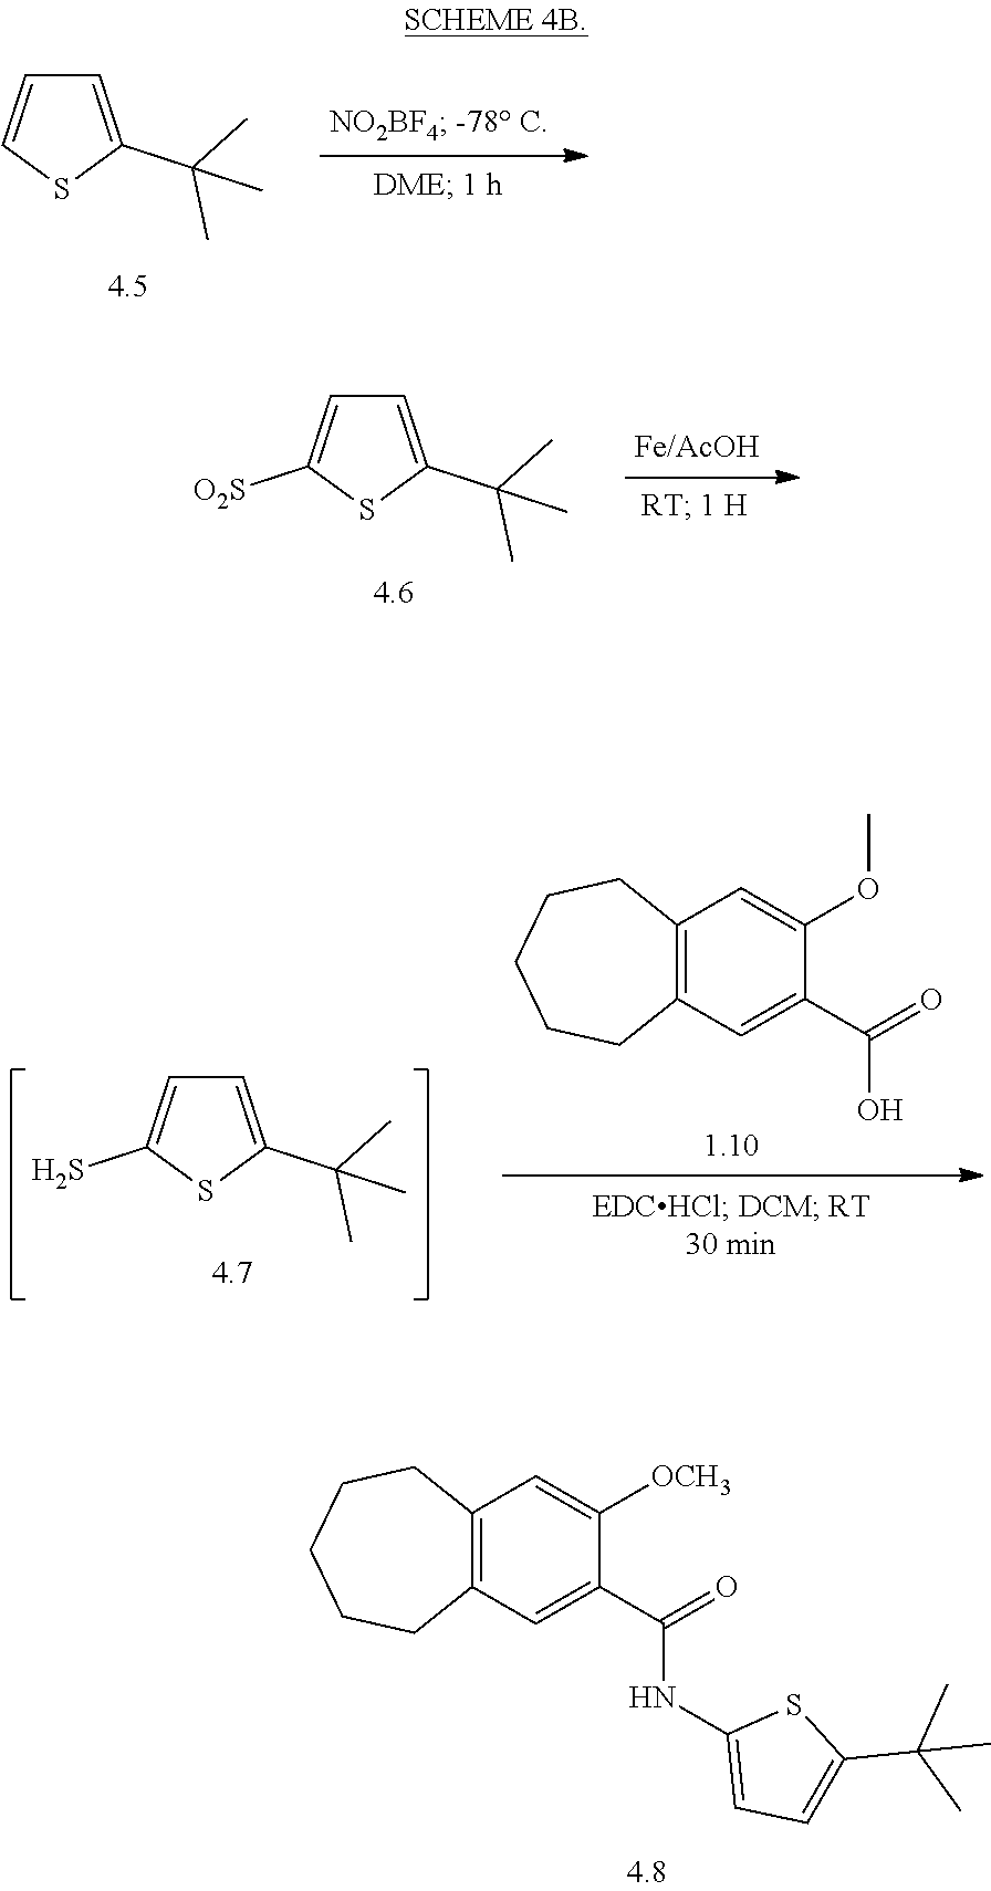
C12=C(C=C(C(NC3=CC=C(C(C)(C)C)S3)=O)C([OCH3])=C1)CCCCC2.C1=C(C(C)(C)C)SC=C1.C1=C(C(C)(C)C)SC([O2S])=C1.C12=C(C=C(C(O)=O)C(OC)=C1)CCCCC2.C1=C(C(C)(C)C)SC(S)=C1
